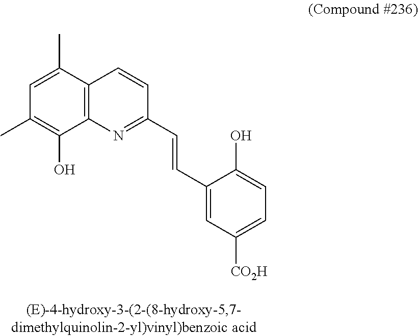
C12=C(C(C)=CC(C)=C1O)C=CC(C=CC1=CC([CO2H])=CC=C1O)=N2
